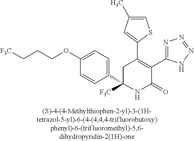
C1=C(C)C=C(C2=C(C3=NN=NN3)C(=O)NC(C3=CC=C(OCCC[F3C])C=C3)([F3C])C2)S1
